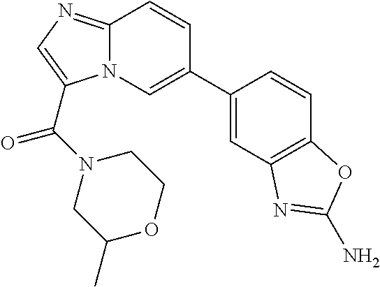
C1=C(C2=CN3C(=NC=C3C(N3CC(C)OCC3)=O)C=C2)C=CC2=C1N=C(N)O2
